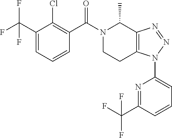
C1=CC=C(C(F)(F)F)C(Cl)=C1C(N1CCC2=C(C1C)N=NN2C1=CC=CC(C(F)(F)F)=N1)=O
